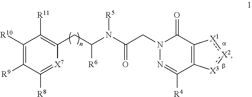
C1([R10])=C([R9])C([R8])=[X7]C(CC(N(C(CN2N=C([R4])C3=C(C2=O)[X1]:[X2]:[X3]3)=O)[R5])[R6])=C1[R11]
